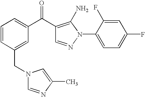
C1=CC(CN2C=NC(C)=C2)=CC(C(C2=C(N)N(C3=CC=C(F)C=C3F)N=C2)=O)=C1
